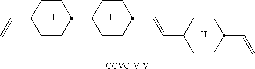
[H].[H].C1CC(C=C)CCC1C1CCC(C=CC2CCC(C=C)CC2)CC1.[H].[CCVC-V-V]
